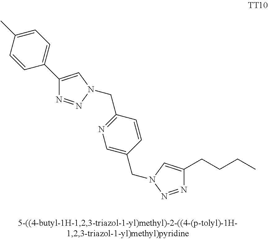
C1=C(C)C=CC(C2=CN(CC3=NC=C(CN4C=C(CCCC)N=N4)C=C3)N=N2)=C1
